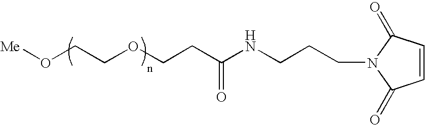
[Me]OCCOCCC(NCCCN1C(=O)C=CC1=O)=O
